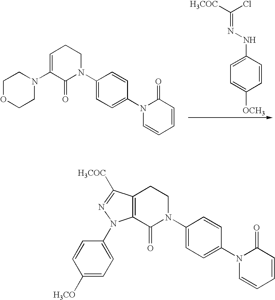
C1(N2CCOCC2)=CCCN(C2=CC=C(N3C=CC=CC3=O)C=C2)C1=O.C1=C(NN=C([H3COC])Cl)C=CC([OCH3])=C1.C12=C(CCN(C3=CC=C(N4C=CC=CC4=O)C=C3)C1=O)C([H3COC])=NN2C1=CC=C([H3CO])C=C1
